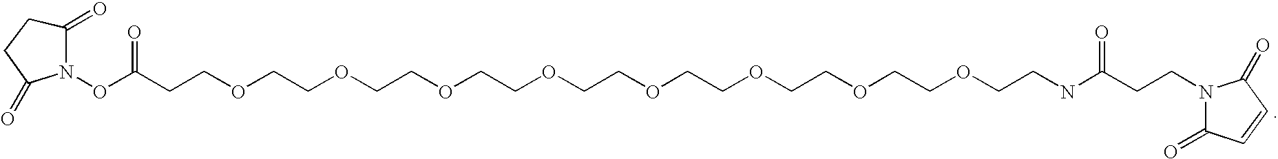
C1(=O)CCC(=O)N1OC(CCOCCOCCOCCOCCOCCOCCOCCOCCNC(CCN1C(=O)C=CC1=O)=O)=O
